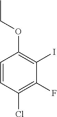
C1=CC(Cl)=C(F)C(I)=C1OCC
